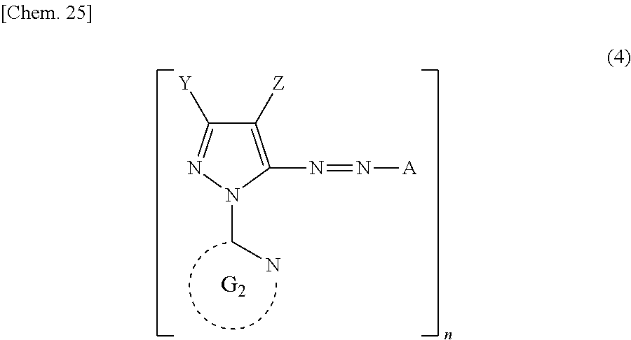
C1([Z])=C(N=N[A])N(CN)N=C1[Y]
